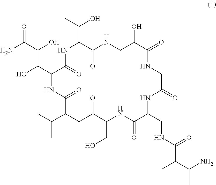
O=C(C(O)C(C1C(=O)NC(C(C)O)C(=O)NCC(O)C(=O)NCC(=O)NC(CNC(C(C(N)C)C)=O)C(=O)NC(CO)C(=O)CC(C(C)C)C(=O)N1)O)N
